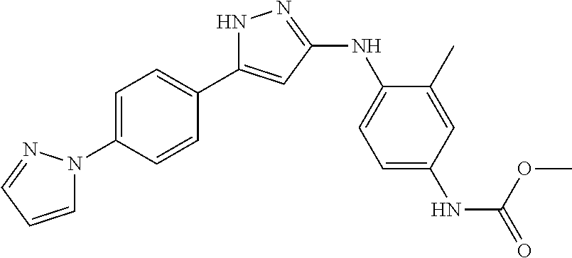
N1C(C2=CC=C(N3C=CC=N3)C=C2)=CC(NC2=CC=C(NC(=O)OC)C=C2C)=N1
